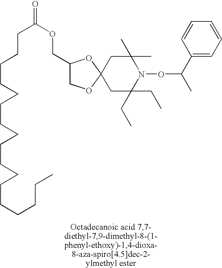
C1(COC(=O)CCCCCCCCCCCCCCCCC)COC2(O1)CC(C)(C)N(OC(C)C1=CC=CC=C1)C(CC)(CC)C2
